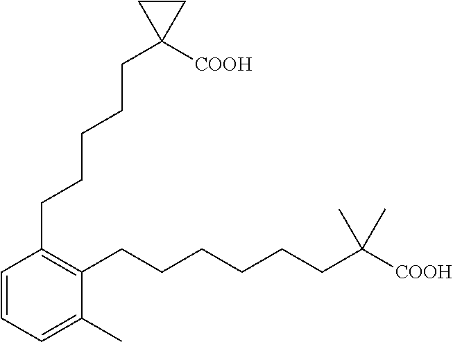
C1=CC=C(C)C(CCCCCCC([COOH])(C)C)=C1CCCCCC1([COOH])CC1
